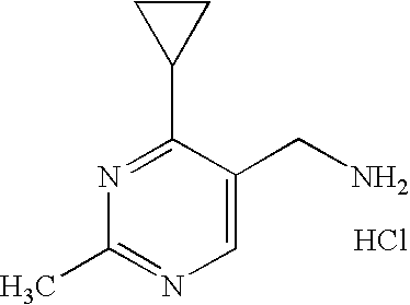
C1=C(CN)C(C2CC2)=NC(C)=N1.Cl
